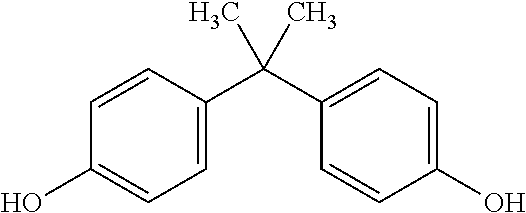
C1=CC(O)=CC=C1C(C1=CC=C(O)C=C1)(C)C
